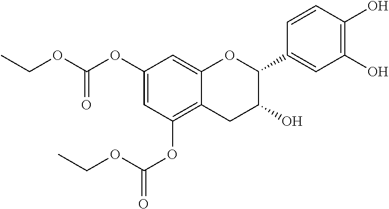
C1=C(OC(OCC)=O)C=C2C(=C1OC(OCC)=O)CC(O)C(C1=CC(O)=C(O)C=C1)O2
